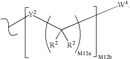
[R2]C([R2])([W4])[Y2]C
